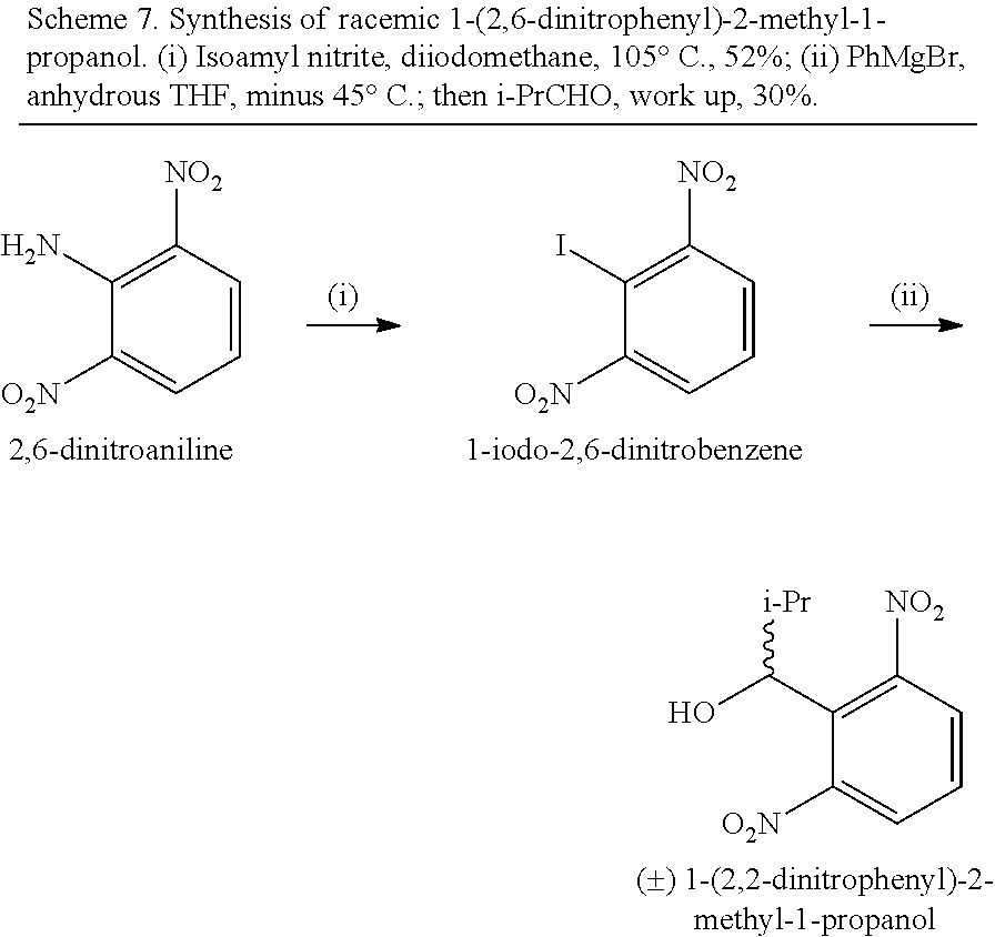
C1(C(O)[i-Pr])=C([NO2])C=CC=C1[O2N].C1(N)=C([NO2])C=CC=C1[O2N].C1(I)=C([NO2])C=CC=C1[O2N]
